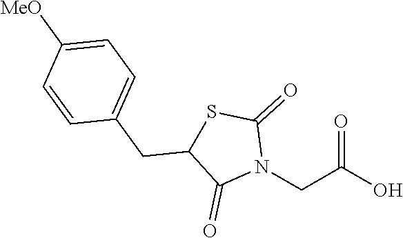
OC(CN1C(=O)SC(CC2=CC=C([MeO])C=C2)C1=O)=O
